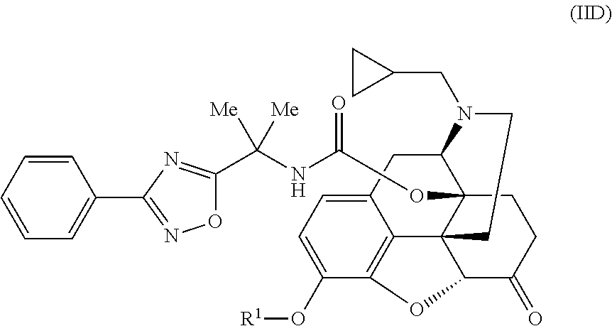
C12=CC=C(O[R1])C3=C1C14C(OC(=O)NC(C5=NC(C6=CC=CC=C6)=NO5)([Me])[Me])(C(C2)N(CC2CC2)CC1)CCC(=O)C4O3
